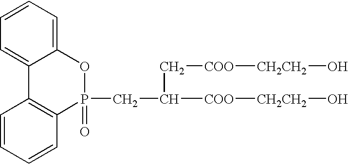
C12=CC=CC=C1C1=C(P(=O)(CC(C[COO][CH2CH2]O)[COO][CH2CH2]O)O2)C=CC=C1
